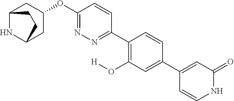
C12NC(CC(OC3=NN=C(C4=C(O[H])C=C(C5=CC(=O)NC=C5)C=C4)C=C3)C1)CC2
